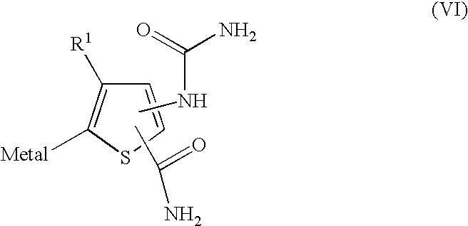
C1=CSC([Metal])=C1[R1].CNC(N)=O.CC(=O)N
